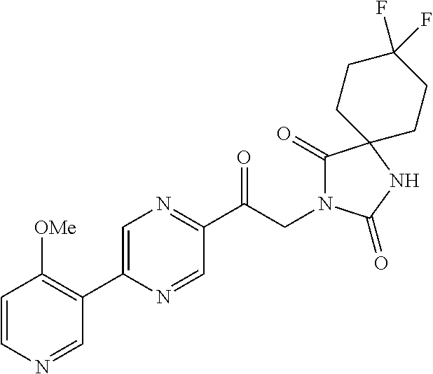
C1(C(CN2C(=O)C3(NC2=O)CCC(F)(F)CC3)=O)=NC=C(C2=C([OMe])C=CN=C2)N=C1
